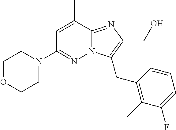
N12C(=NC(CO)=C1CC1=C(C)C(F)=CC=C1)C(C)=CC(N1CCOCC1)=N2
